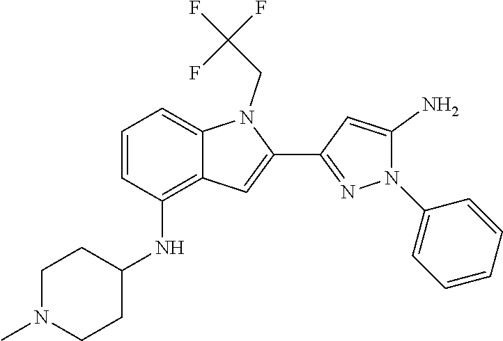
N(C1CCN(C)CC1)C1=C2C(=CC=C1)N(CC(F)(F)F)C(C1=NN(C3=CC=CC=C3)C(N)=C1)=C2
